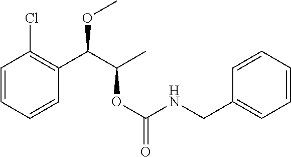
C1=CC=CC(C(C(C)OC(=O)NCC2=CC=CC=C2)OC)=C1Cl
